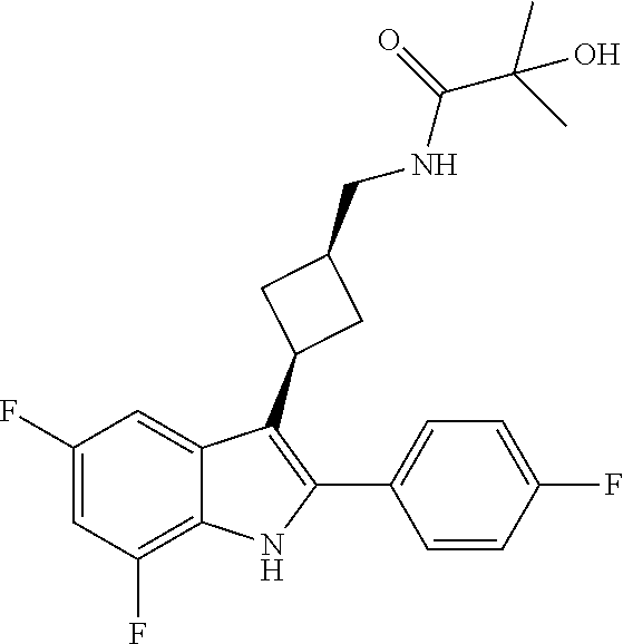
C1=C(C2=C(C3CC(CNC(=O)C(C)(C)O)C3)C3=CC(F)=CC(F)=C3N2)C=CC(F)=C1
